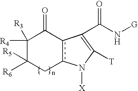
c12c(C(C(N[G])=O)=C([T])N1[X])C(=O)C([R4])([R3])C([R6])([R5])C2
